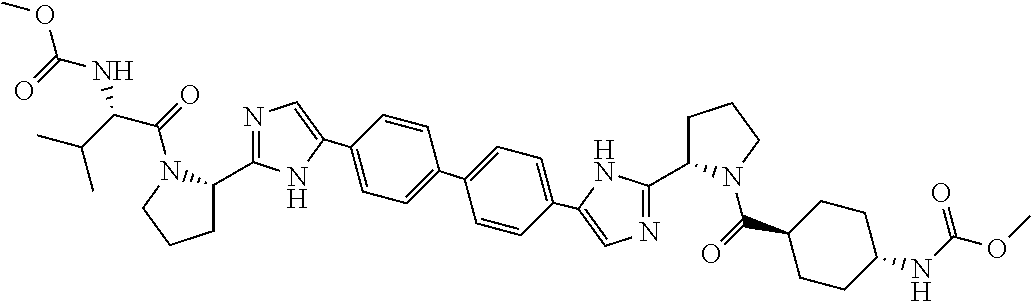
N1=C(C2CCCN2C(=O)C(C(C)C)NC(=O)OC)NC(C2=CC=C(C3=CC=C(C4=CN=C(C5CCCN5C(C5CCC(NC(OC)=O)CC5)=O)N4)C=C3)C=C2)=C1
